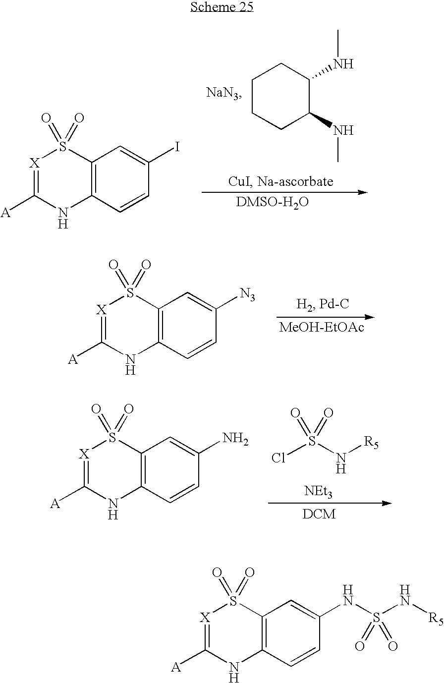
[X]1=C([A])NC2=C(S1(=O)=O)C=C(I)C=C2.C1CCC(NC)C(NC)C1.[X]1=C([A])NC2=C(S1(=O)=O)C=C([N3])C=C2.[X]1=C([A])NC2=C(S1(=O)=O)C=C(N)C=C2.ClS(N[R5])(=O)=O.[NEt3].[X]1=C([A])NC2=C(S1(=O)=O)C=C(NS(N[R5])(=O)=O)C=C2
